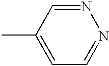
C1=C(C)C=NN=C1
